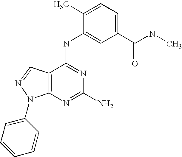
C12=C(C(NC3=CC(C(NC)=O)=CC=C3C)=NC(N)=N1)C=NN2C1=CC=CC=C1
